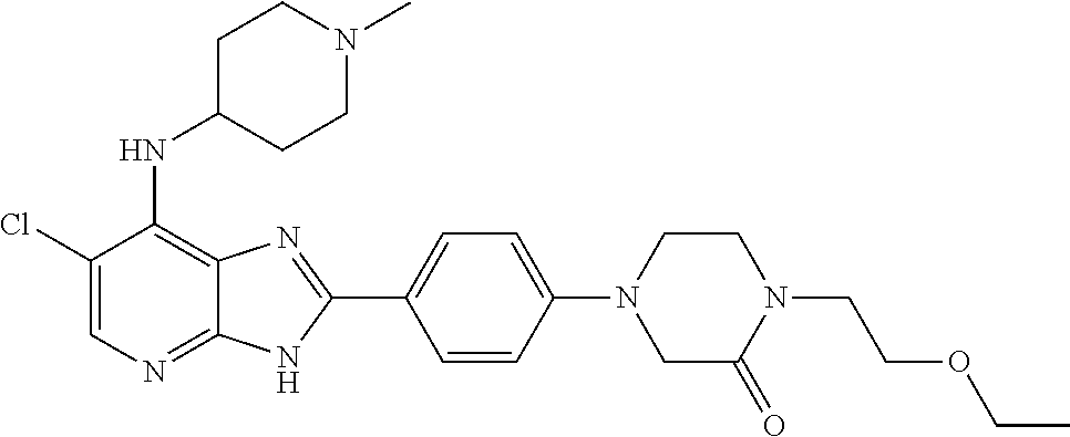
C1(Cl)=CN=C2C(=C1NC1CCN(C)CC1)N=C(C1=CC=C(N3CCN(CCOCC)C(=O)C3)C=C1)N2
